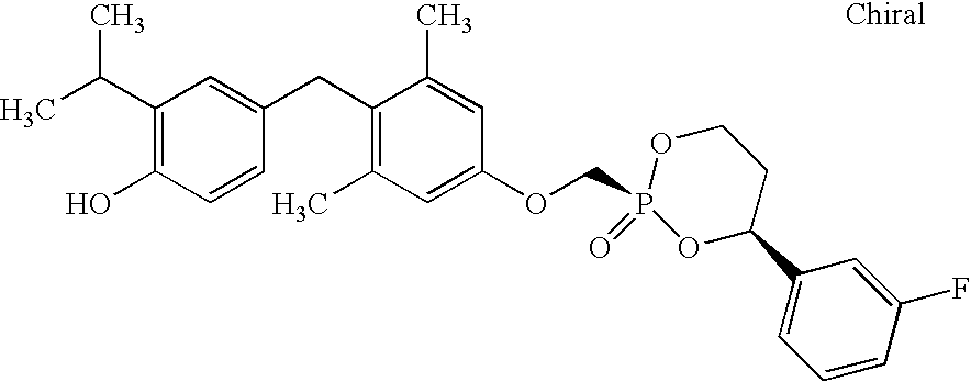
C1(C(C)C)=C(O)C=CC(CC2=C(C)C=C(OCP3(=O)OC(C4=CC=CC(F)=C4)CCO3)C=C2C)=C1
